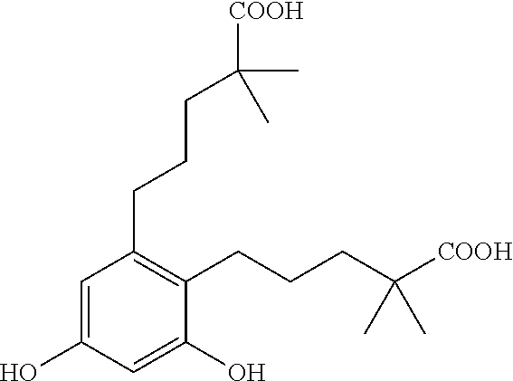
C1(CCCC([COOH])(C)C)=C(CCCC([COOH])(C)C)C(O)=CC(O)=C1
